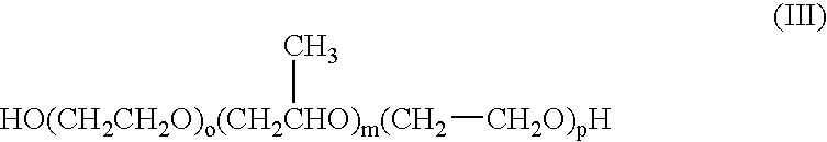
C[HO(CH2CH2O)o(CH2CHO)m(CH2][CH2O)pH]
